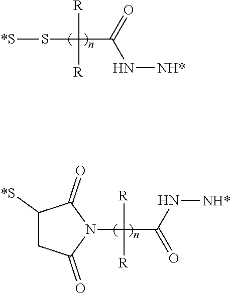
C1([*S])CC(=O)N(C(C(N[NH*])=O)([R])[R])C1=O.S(C(C(N[NH*])=O)([R])[R])[*S]
